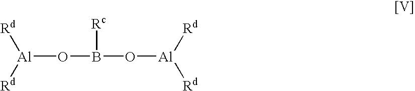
[Al](OB(O[Al]([Rd])[Rd])[Rc])([Rd])[Rd]
